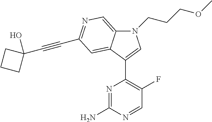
N1(CCCOC)C2=CN=C(C#CC3(O)CCC3)C=C2C(C2=C(F)C=NC(N)=N2)=C1
